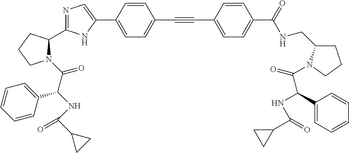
N1=C(C2N(C(C(NC(C3CC3)=O)C3=CC=CC=C3)=O)CCC2)NC(C2=CC=C(C#CC3=CC=C(C(NCC4CCCN4C(=O)C(NC(C4CC4)=O)C4=CC=CC=C4)=O)C=C3)C=C2)=C1
